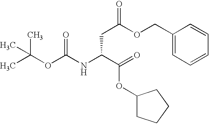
CC(OC(NC(C(=O)OC1CCCC1)CC(OCC1=CC=CC=C1)=O)=O)(C)C
